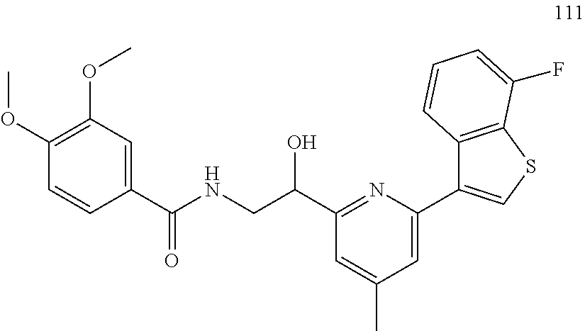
C(NCC(O)C1=NC(C2=CSC3=C2C=CC=C3F)=CC(C)=C1)(=O)C1=CC(OC)=C(OC)C=C1
